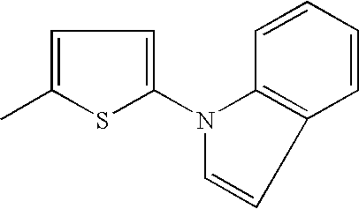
C1=C(C)SC(N2C3=C(C=C2)C=CC=C3)=C1
